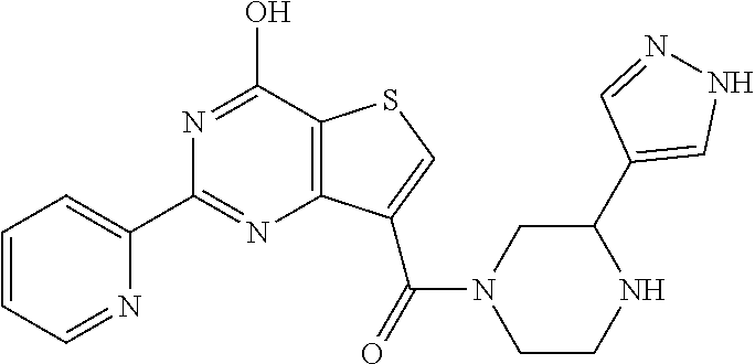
C1(C2=CC=CC=N2)=NC2=C(C(O)=N1)SC=C2C(=O)N1CCNC(C2=CNN=C2)C1
